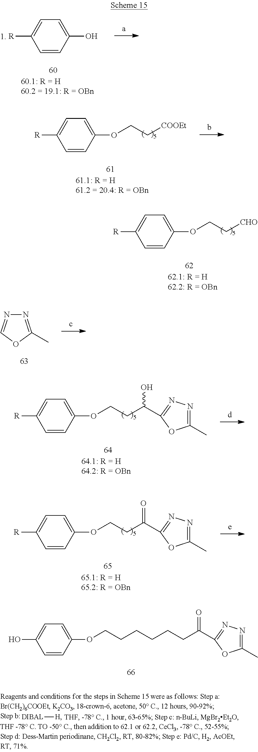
C1=CC(O)=CC=C1[R].C1=CC(OCC[COOEt])=CC=C1[R].C1=CC(OCC[CHO])=CC=C1[R].N1=C(C)OC=N1.C1=CC(OCCC(O)C2=NN=C(C)O2)=CC=C1[R].C1=CC(OCCC(=O)C2=NN=C(C)O2)=CC=C1[R].C1=CC(OCCCCCCC(=O)C2=NN=C(C)O2)=CC=C1O.[DIBAL][H]
